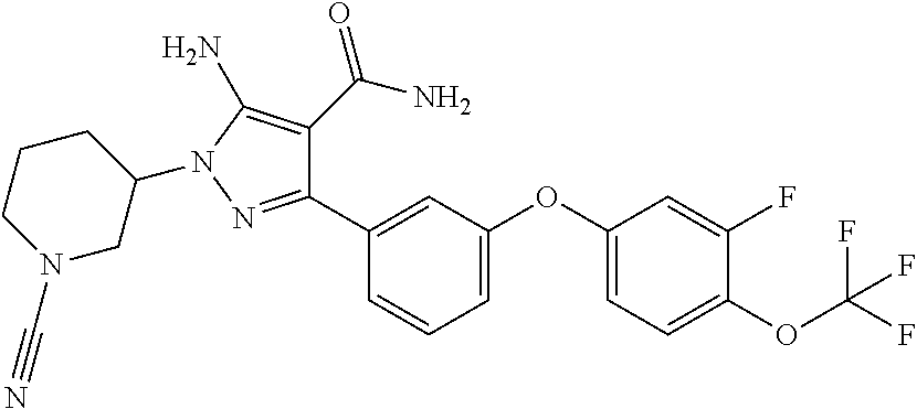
C1(C2=CC(OC3=CC=C(OC(F)(F)F)C(F)=C3)=CC=C2)=NN(C2CCCN(C#N)C2)C(N)=C1C(N)=O
